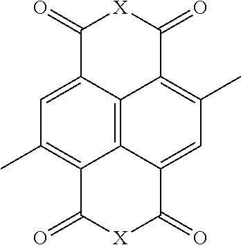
C1(C)=C2C3=C4C(=C1)C(=O)[X]C(=O)C4=C(C)C=C3C(=O)[X]C2=O
